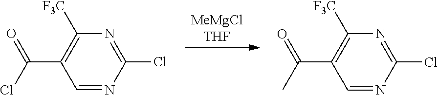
[MeMgClTHF].C1=NC(Cl)=NC([F3C])=C1C(Cl)=O.C1=NC(Cl)=NC([F3C])=C1C(C)=O
